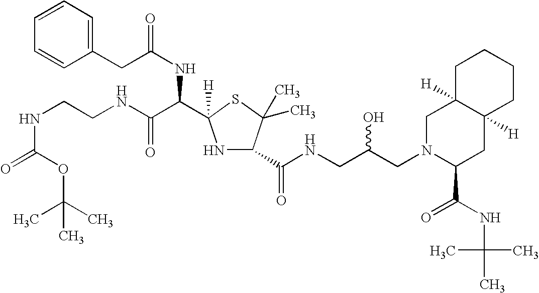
C1(CC(NC(C(NCCNC(=O)OC(C)(C)C)=O)C2([H])NC(C(NCC(CN3C(C(NC(C)(C)C)=O)CC4([H])C([H])(C3)CCCC4)O)=O)C(C)(C)S2)=O)=CC=CC=C1
